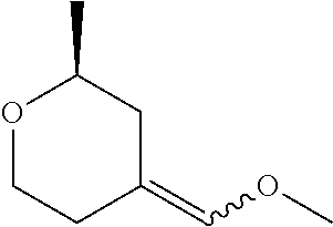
O1CCC(=COC)CC1C
